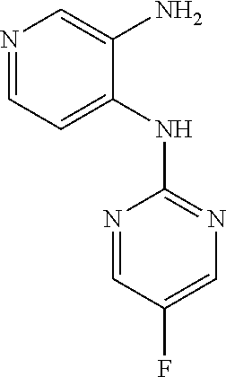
N1=CC=C(NC2=NC=C(F)C=N2)C(N)=C1
